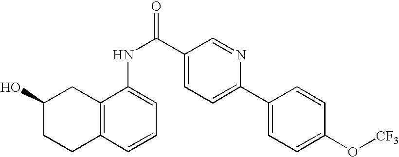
C12=C(C=CC=C1NC(=O)C1=CC=C(C3=CC=C(O[CF3])C=C3)N=C1)CCC(O)C2
